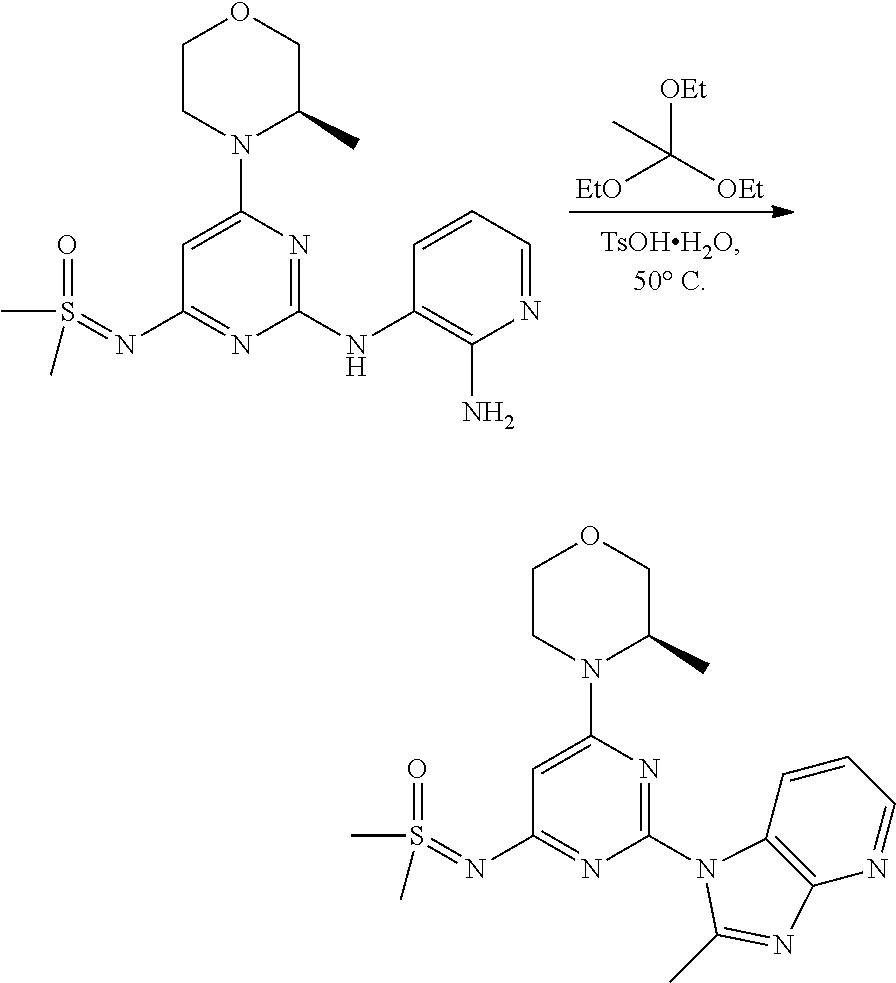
C1CN(C2=CC(N=S(C)(=O)C)=NC(NC3=C(N)N=CC=C3)=N2)C(C)CO1.[EtO]C([OEt])([OEt])C.C1CN(C2=CC(N=S(C)(=O)C)=NC(N3C4=C(N=CC=C4)N=C3C)=N2)C(C)CO1
